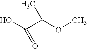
OC(C(OC)C)=O
